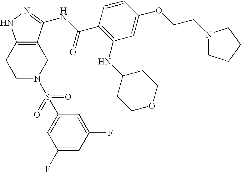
C1C2=C(CCN1S(C1=CC(F)=CC(F)=C1)(=O)=O)NN=C2NC(C1=C(NC2CCOCC2)C=C(OCCN2CCCC2)C=C1)=O
